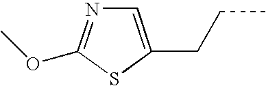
C1=C(CCC)SC(OC)=N1
